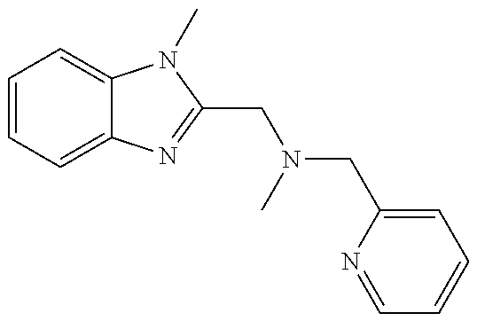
C1=CC=C2C(=C1)N(C)C(CN(CC1=CC=CC=N1)C)=N2
